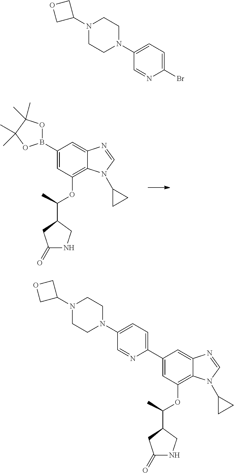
C1(B2OC(C)(C)C(C)(C)O2)=CC(OC(C2CNC(=O)C2)C)=C2C(=C1)N=CN2C1CC1.C1(C2=CC=C(N3CCN(C4COC4)CC3)C=N2)=CC(OC(C2CNC(=O)C2)C)=C2C(=C1)N=CN2C1CC1.BrC1=CC=C(N2CCN(C3COC3)CC2)C=N1
